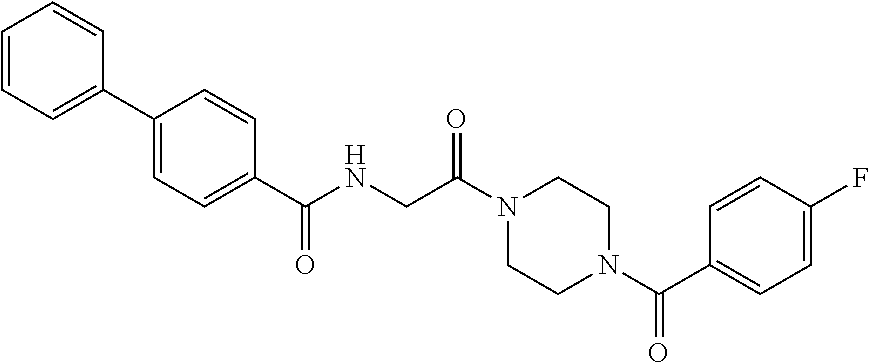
C1=CC=C(C2=CC=C(C(NCC(=O)N3CCN(C(=O)C4=CC=C(F)C=C4)CC3)=O)C=C2)C=C1
